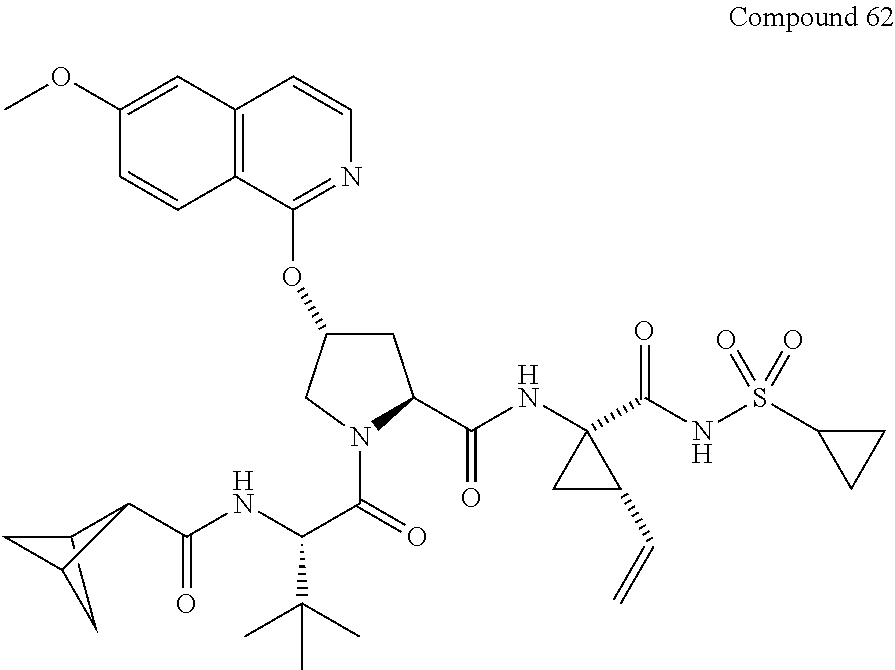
C12=C(C(OC3CC(C(NC4(C(NS(C5CC5)(=O)=O)=O)CC4C=C)=O)N(C(=O)C(NC(=O)C4C5CC4C5)C(C)(C)C)C3)=NC=C1)C=CC(OC)=C2
